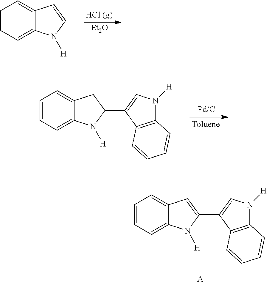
C1=CC=C2C(=C1)C=CN2[H].[Et2O].C1=CC=C2C(=C1)CC(C1=CN([H])C3=C1C=CC=C3)N2[H].C1=CC=C2C(=C1)C=C(C1=CN([H])C3=C1C=CC=C3)N2[H].[A]
